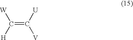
[W]C([H])=C([U])[V]
